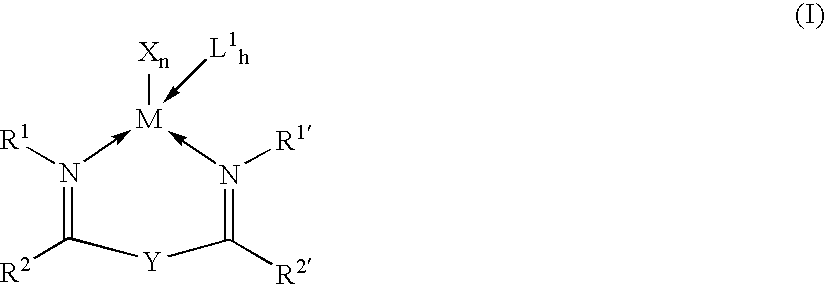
N1([R1])->[M]([Xn])(-[L1h])-N([R1])=C([R2])[Y]C=1[R2]
